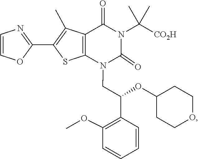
C1=CC=CC(C(CN2C(=O)N(C(C)(C)[CO2H])C(=O)C3=C2SC(C2=NC=CO2)=C3C)OC2CCOCC2)=C1OC
